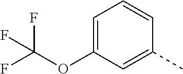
C1=C(OC(F)(F)F)C=C(C)C=C1
